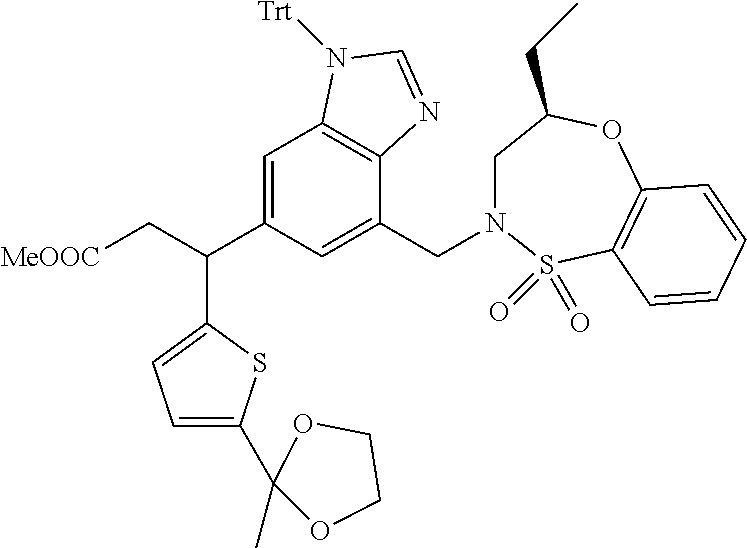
C1=C(C(C[MeOOC])C2=CC=C(C3(C)OCCO3)S2)C=C(CN2CC(CC)OC3=C(S2(=O)=O)C=CC=C3)C2=C1N([Trt])C=N2
